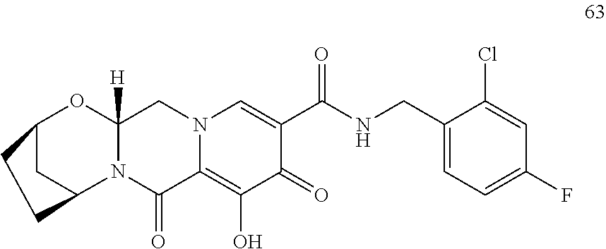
N12C(=O)C3=C(O)C(=O)C(C(NCC4=CC=C(F)C=C4Cl)=O)=CN3CC1([H])OC1CC2CC1
